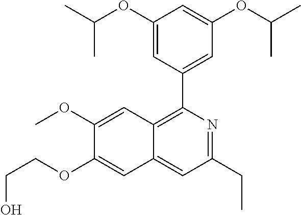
C1(OC(C)C)=CC(C2=C3C(=CC(CC)=N2)C=C(OCCO)C(OC)=C3)=CC(OC(C)C)=C1
